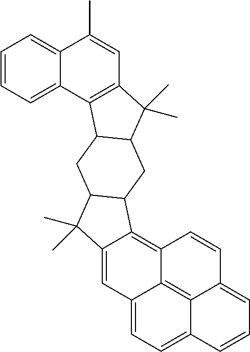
C12=CC=C3C4=C1C(=C1C(=C2)C(C)(C)C2C1CC1C(C2)C2=C(C1(C)C)C=C(C)C1=CC=CC=C21)C=CC4=CC=C3
